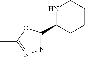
N1=C(C2CCCCN2)OC(C)=N1
